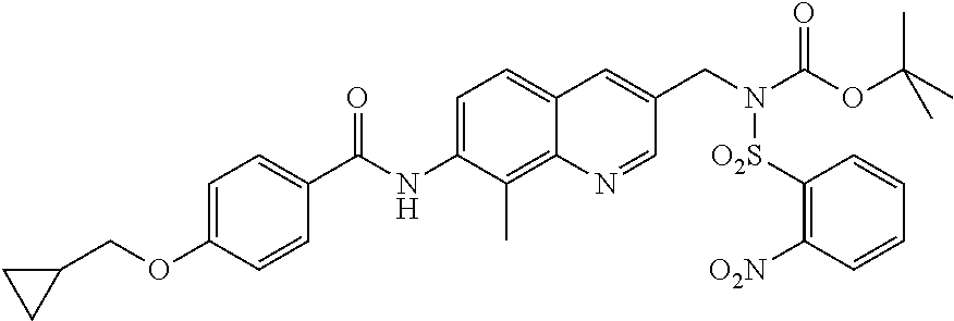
C1=C(NC(C2=CC=C(OCC3CC3)C=C2)=O)C(C)=C2C(=C1)C=C(CN(C(OC(C)(C)C)=O)[O2S]C1=C([O2N])C=CC=C1)C=N2
